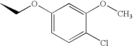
C1(OCC)=CC=C(Cl)C(OC)=C1
